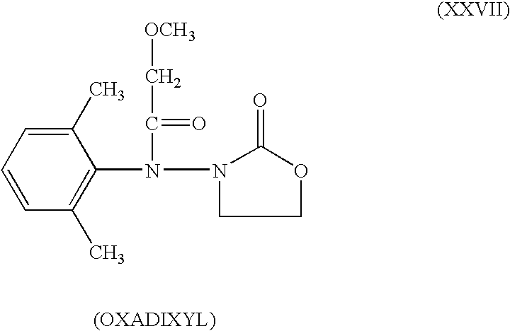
C1=CC=C(C)C(N(C(=O)C[OCH3])N2C(=O)OCC2)=C1C
